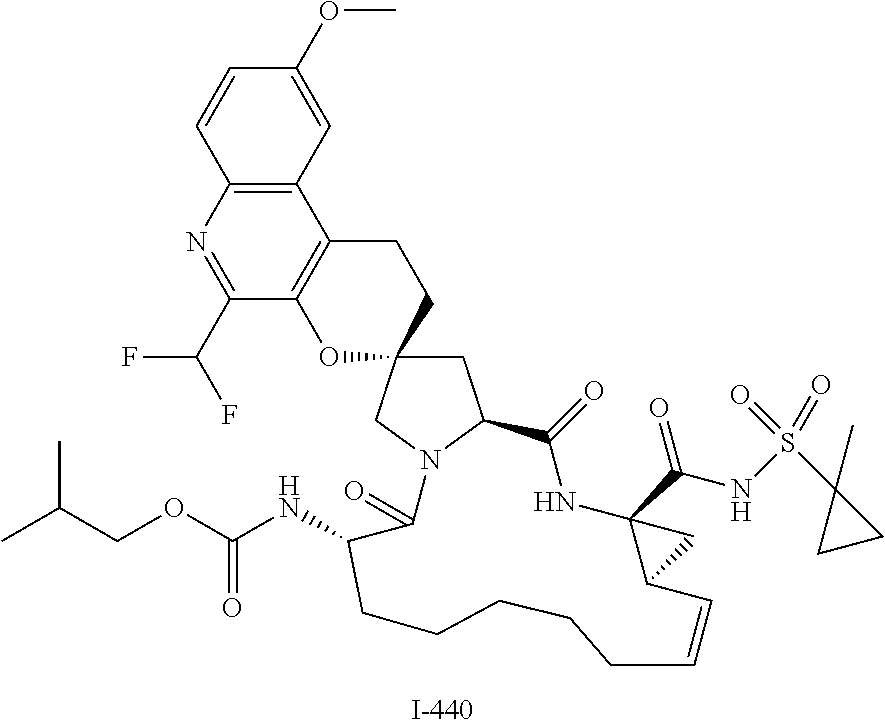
C1=CC2=C(C=C1OC)C1=C(C(C(F)F)=N2)OC2(CC1)CC1N(C2)C(=O)C(NC(OCC(C)C)=O)CCCCCC=CC2C(C(NS(C3(C)CC3)(=O)=O)=O)(NC1=O)C2
